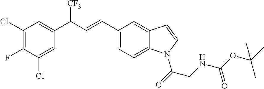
C1(Cl)=C(F)C(Cl)=CC(C(C=CC2=CC=C3C(=C2)C=CN3C(CNC(OC(C)(C)C)=O)=O)[CF3])=C1
